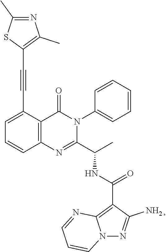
C1=C(C#CC2=C(C)N=C(C)S2)C2=C(C=C1)N=C(C(C)NC(=O)C1=C3N(N=C1N)C=CC=N3)N(C1=CC=CC=C1)C2=O
